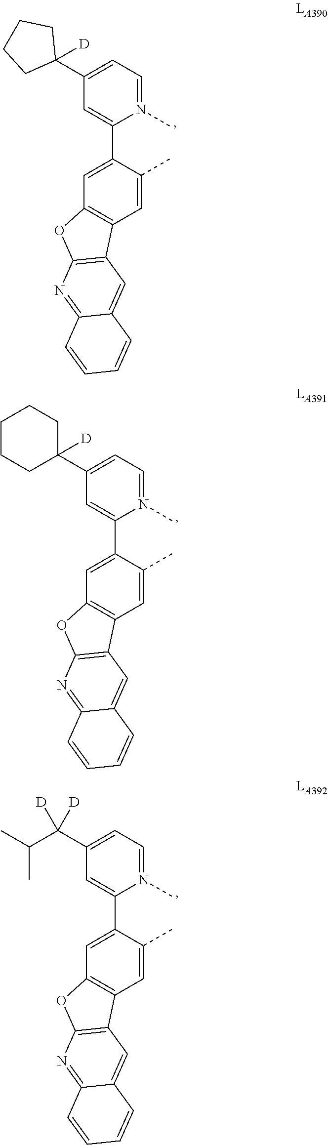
C1=C(C2=CC(C3([D])CCCC3)=CC=N2C)C(C)=CC2=C1OC1=C2C=C2C(=N1)C=CC=C2.C1=C(C2=CC(C3([D])CCCCC3)=CC=N2C)C(C)=CC2=C1OC1=C2C=C2C(=N1)C=CC=C2.C1=C(C2=CC(C(C(C)C)([D])[D])=CC=N2C)C(C)=CC2=C1OC1=C2C=C2C(=N1)C=CC=C2
